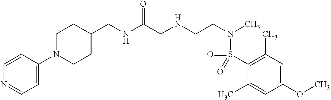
C1(CNC(CNCCN(C)S(C2=C(C)C=C(OC)C=C2C)(=O)=O)=O)CCN(C2=CC=NC=C2)CC1
